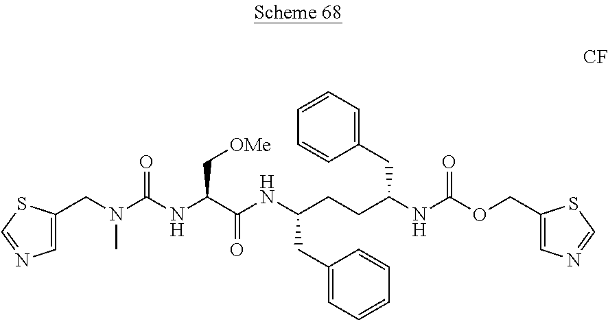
N(C(N(CC1=CN=CS1)C)=O)C(C(NC(CCC(NC(OCC1=CN=CS1)=O)CC1=CC=CC=C1)CC1=CC=CC=C1)=O)C[OMe]
